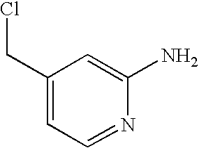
C1(CCl)=CC=NC(N)=C1
